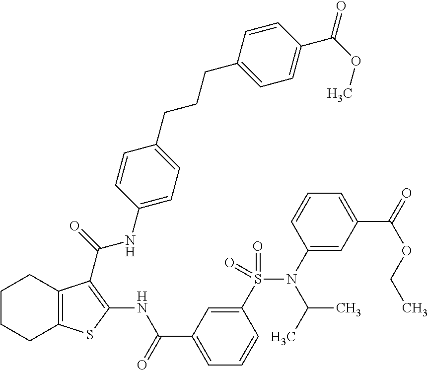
C1(S(N(C2=CC(C(OCC)=O)=CC=C2)C(C)C)(=O)=O)=CC(C(=O)NC2=C(C(=O)NC3=CC=C(CCCC4=CC=C(C(OC)=O)C=C4)C=C3)C3=C(S2)CCCC3)=CC=C1
